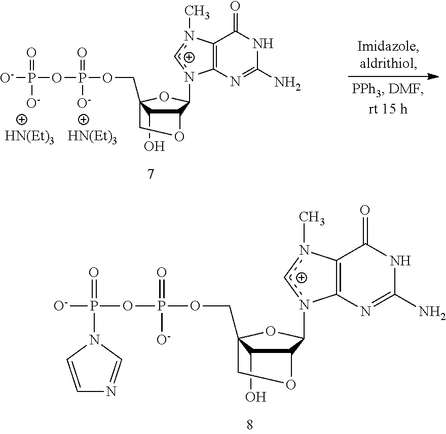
C12C(O)C(COP(=O)(OP(=O)([O-])O)O)(OC1n1[c+]n(C)C3=C1N=C(N)NC3=O)CO2.C12C(O)C(COP(=O)(OP(=O)([O-])N3C=CN=C3)[O-])(OC1n1cn(C)C3=C1N=C(N)NC3=O)CO2
